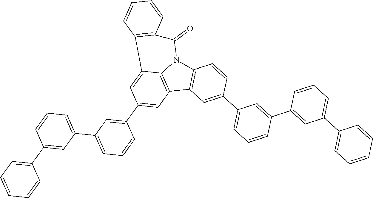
C12=C(C3=C4N1C(=O)C1=C(C4=CC(C4=CC(C5=CC=CC(C6=CC=CC=C6)=C5)=CC=C4)=C3)C=CC=C1)C=C(C1=CC=CC(C3=CC(C4=CC=CC=C4)=CC=C3)=C1)C=C2
